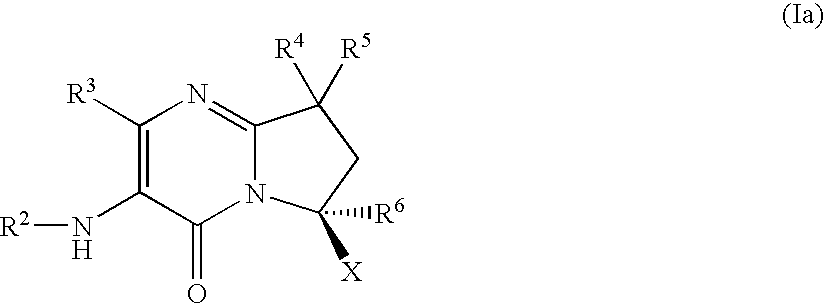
C1([R3])=C(N[R2])C(=O)N2C(=N1)C([R4])([R5])CC2([R6])[X]
